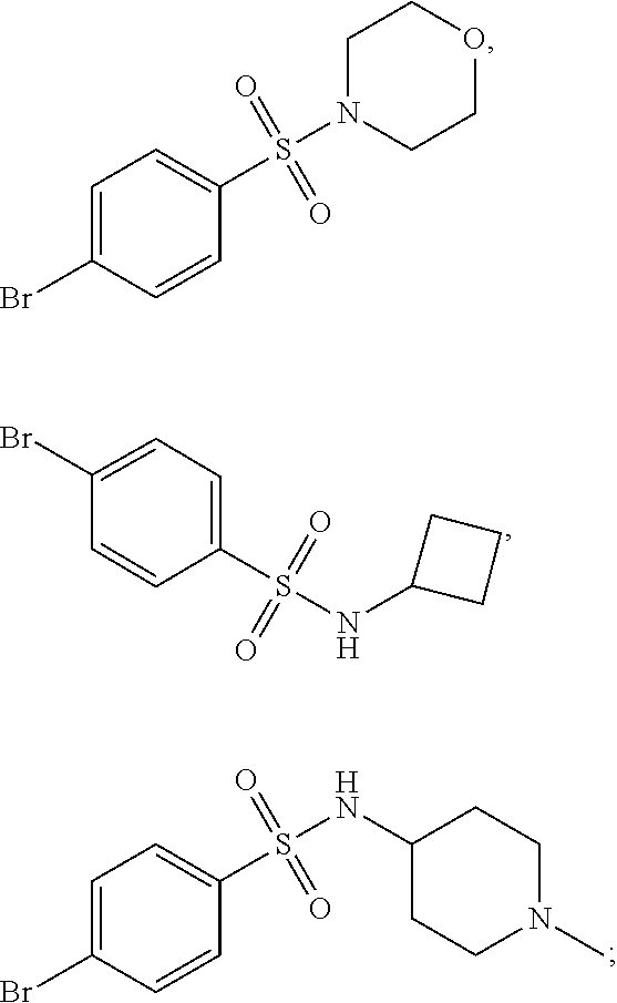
O=S(=O)(C1=CC=C(Br)C=C1)NC1CCC1.S(=O)(=O)(C1=CC=C(Br)C=C1)NC1CCN(C)CC1.O1CCN(S(=O)(=O)C2=CC=C(Br)C=C2)CC1
